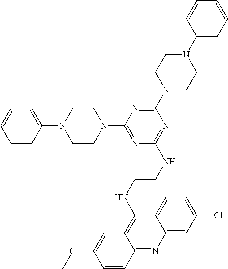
N1(C2=NC(NCCNC3=C4C(=NC5=CC(Cl)=CC=C35)C=CC(OC)=C4)=NC(N3CCN(C4=CC=CC=C4)CC3)=N2)CCN(C2=CC=CC=C2)CC1
